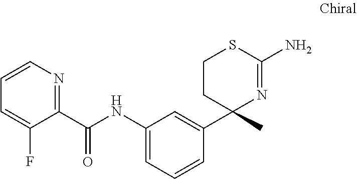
N1=C(C(NC2=CC=CC(C3(C)N=C(N)SCC3)=C2)=O)C(F)=CC=C1
